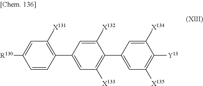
C1([X131])=C(C2=CC([X133])=C(C3=CC([X135])=C([Y13])C([X134])=C3)C([X132])=C2)C=CC([R130])=C1
